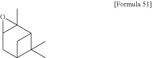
C12CC3C(C)(C)C(C1(C)O2)C3
